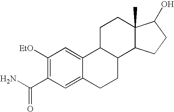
C1([EtO])=C(C(N)=O)C=C2C(=C1)C1C(CC2)C2C(C)(CC1)C(O)CC2
